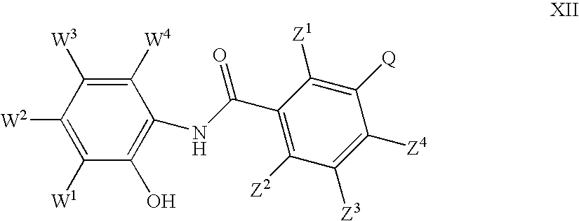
C1([W4])=C([W3])C([W2])=C([W1])C(O)=C1NC(C1=C([Z2])C([Z3])=C([Z4])C([Q])=C1[Z1])=O
